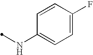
N(C1=CC=C(F)C=C1)C
